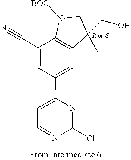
N1([BOC])C2=C(C(CO)(C)C1)C=C(C1=CC=NC(Cl)=N1)C=C2C#N.[R or S]
